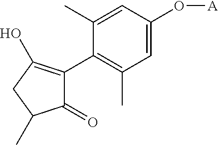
C1(C)=CC(O[A])=CC(C)=C1C1=C(O)CC(C)C1=O
